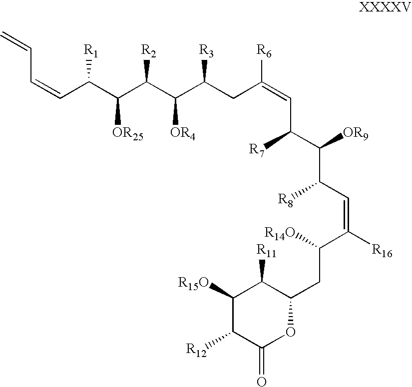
C1([R15O])C([R12])C(=O)OC(CC([R14O])C([R16])=CC([R8])C([OR9])C([R7])C=C(CC(C(C(C(C(C=CC=C)[R1])[OR25])[R2])[OR4])[R3])[R6])C1[R11]
